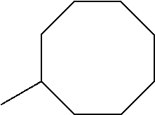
C1CCCCCCC1C
